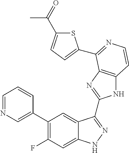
C1=C(C2=C(F)C=C3C(=C2)C(C2=NC4=C(N2)C=CN=C4C2=CC=C(C(=O)C)S2)=NN3)C=CC=N1
